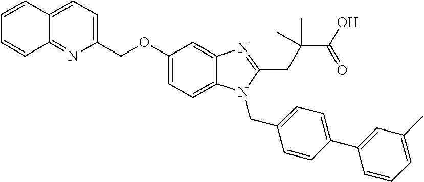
C1=CC2=CC=C(COC3=CC=C4C(=C3)N=C(CC(C(O)=O)(C)C)N4CC3=CC=C(C4=CC(C)=CC=C4)C=C3)N=C2C=C1
